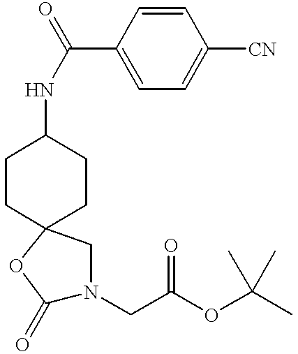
C1CC2(CCC1NC(C1=CC=C([CN])C=C1)=O)CN(CC(OC(C)(C)C)=O)C(=O)O2
